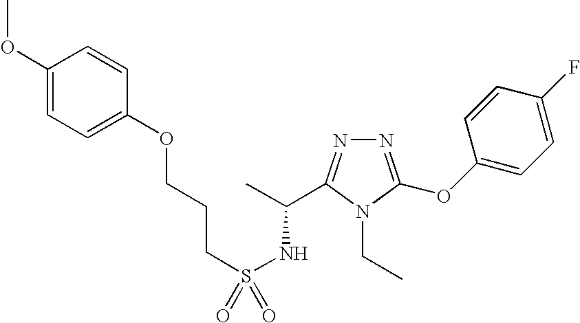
N1=C(OC2=CC=C(F)C=C2)N(CC)C(C(C)NS(=O)(CCCOC2=CC=C(OC)C=C2)=O)=N1
